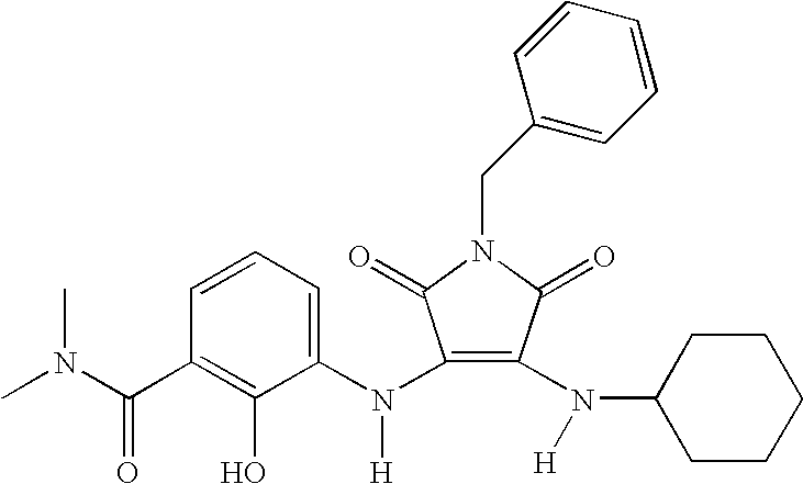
C1=CC=C(N(C2=C(N(C3CCCCC3)[H])C(=O)N(CC3=CC=CC=C3)C2=O)[H])C(O)=C1C(N(C)C)=O
